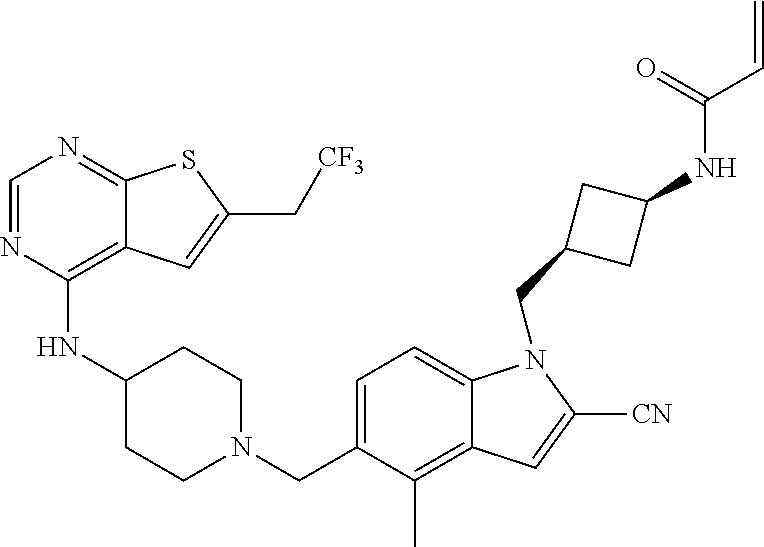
C1=NC(NC2CCN(CC3=CC=C4C(=C3C)C=C([CN])N4CC3CC(NC(C=C)=O)C3)CC2)=C2C(=N1)SC(C[CF3])=C2
